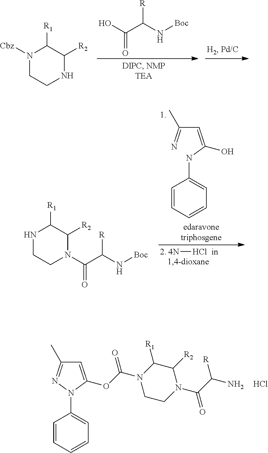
N1([Cbz])CCNC([R2])C1[R1].O=C(O)C(N[Boc])[R].N1CCN(C(C(N[Boc])[R])=O)C([R2])C1[R1].C(C(=N)C)=C(NC1=CC=CC=C1)O.[4N]Cl.C1=C(OC(N2CCN(C(C(N)[R])=O)C([R2])C2[R1])=O)N(C2=CC=CC=C2)N=C1C.Cl
